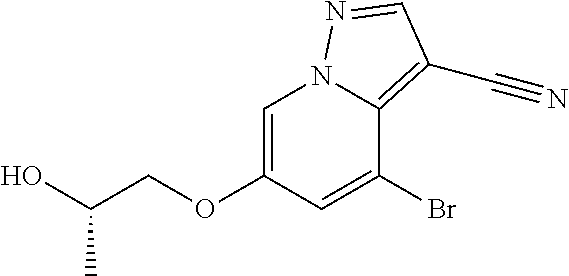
C(COC1=CN2C(=C(C#N)C=N2)C(Br)=C1)(O)C
